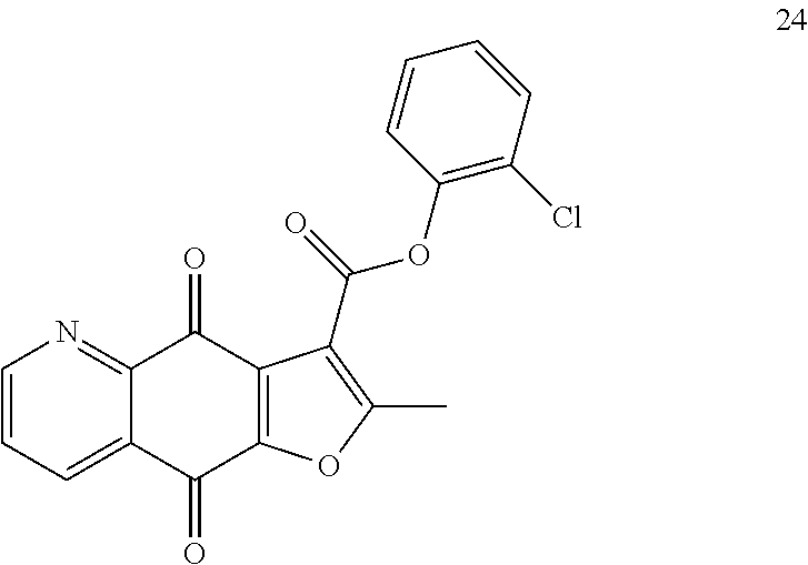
C1=CC=C2C(=N1)C(=O)C1=C(C2=O)OC(C)=C1C(=O)OC1=C(Cl)C=CC=C1
